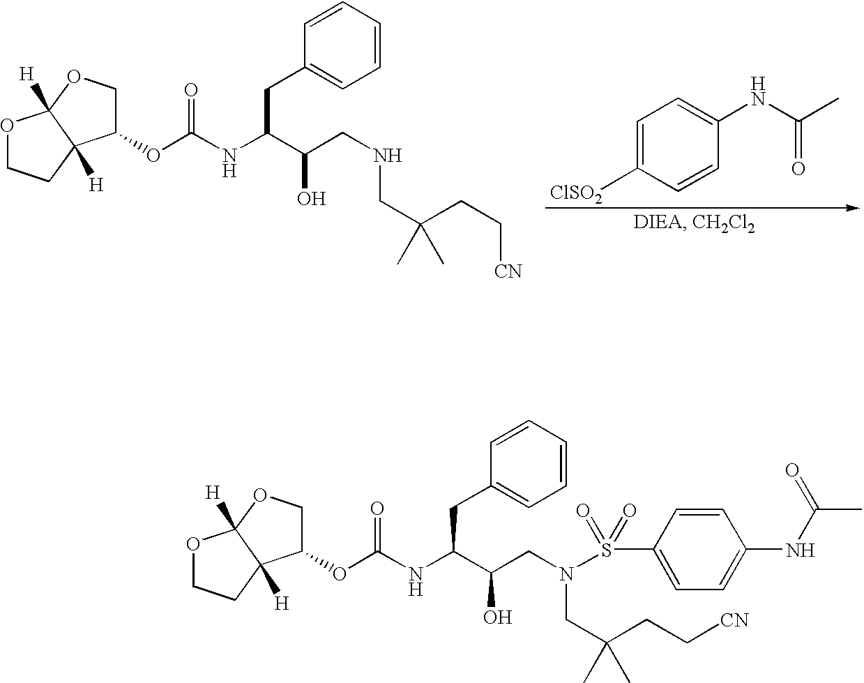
C1=C([ClSO2])C=CC(NC(C)=O)=C1.O1CCC2([H])C1([H])OCC2OC(NC(C(CNCC(CC[CN])(C)C)O)CC1=CC=CC=C1)=O.O1CCC2([H])C1([H])OCC2OC(NC(C(CN(S(C1=CC=C(NC(=O)C)C=C1)(=O)=O)CC(CC[CN])(C)C)O)CC1=CC=CC=C1)=O
